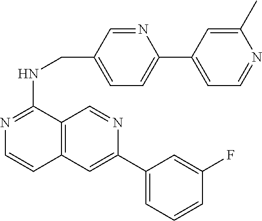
C1=C(C2=CC3=C(C=N2)C(NCC2=CC=C(C4=CC=NC(C)=C4)N=C2)=NC=C3)C=C(F)C=C1
